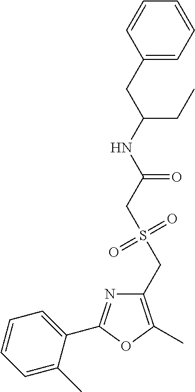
N(C(=O)CS(CC1=C(C)OC(C2=CC=CC=C2C)=N1)(=O)=O)C(CC1=CC=CC=C1)CC
